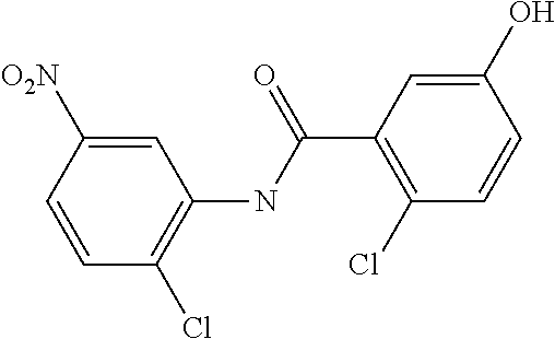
C1=CC([O2N])=CC(NC(C2=C(Cl)C=CC(O)=C2)=O)=C1Cl
